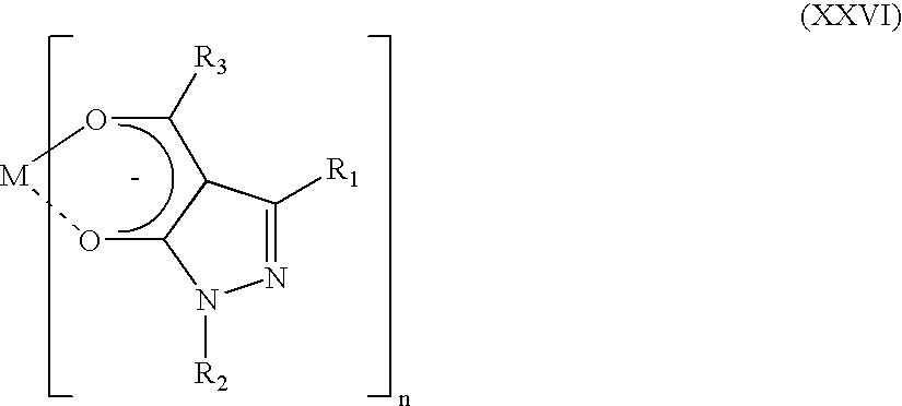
N1=C([R1])C2C(N1[R2])O[M]OC2[R3]
